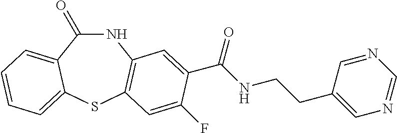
N1C(=O)C2=CC=CC=C2SC2=C1C=C(C(NCCC1=CN=CN=C1)=O)C(F)=C2
